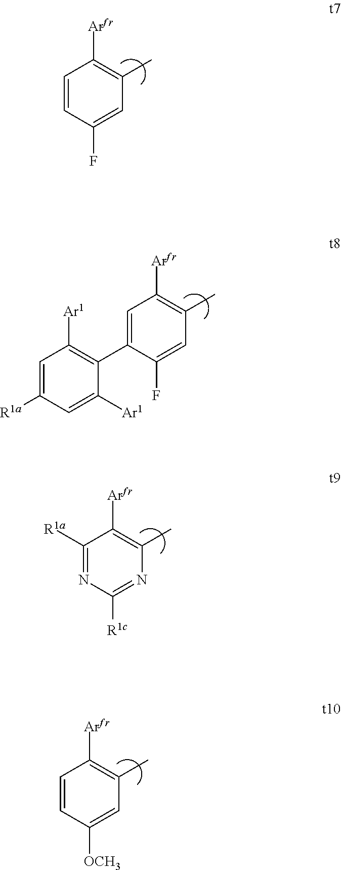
C1=CC(F)=CC(C)=C1[Arfr].C1=C(C2=C([Ar1])C=C([R1a])C=C2[Ar1])C(F)=CC(C)=C1[Arfr].C1([R1a])=NC([R1c])=NC(C)=C1[Arfr].C1=CC([OCH3])=CC(C)=C1[Arfr]
